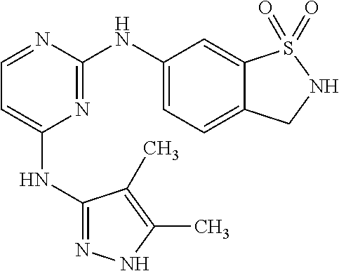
C1=NC(NC2=CC=C3C(=C2)S(=O)(=O)NC3)=NC(NC2=NNC(C)=C2C)=C1
